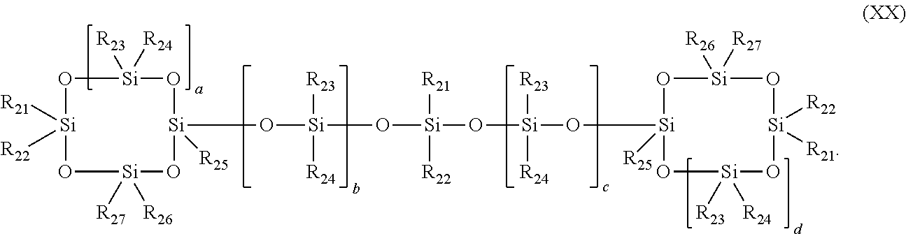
O1[Si]([R21])([R22])O[Si]([R27])([R26])O[Si](O[Si](O[Si](O[Si](O[Si]2([R25])O[Si]([R23])([R24])O[Si]([R21])([R22])O[Si]([R27])([R26])O2)([R23])[R24])([R21])[R22])([R23])[R24])([R25])O[Si]1([R23])[R24]
